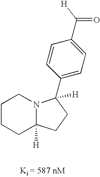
C1CCC2([H])N(C1)C(C1=CC=C(C(=O)[H])C=C1)([H])CC2
